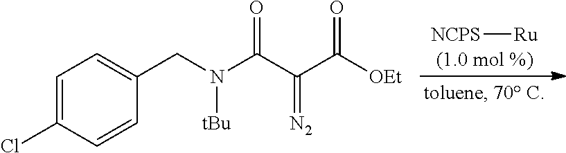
C1(CN(C(C(C([OEt])=O)=[N2])=O)[tBu])=CC=C(Cl)C=C1.[NCPS][Ru].[(1.0 mol %)]
